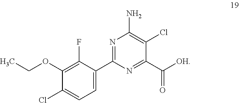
C1(OCC)=C(F)C(C2=NC(N)=C(Cl)C(C([OH])=O)=N2)=CC=C1Cl
